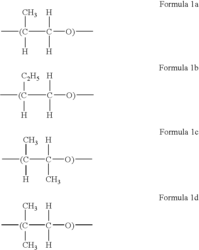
C[(C](C([O)]C)([H])[H])(C)[H].C[(C](C([O)]C)([H])[H])([C2H5])[H].C[(C](C([O)]C)(C)[H])(C)[H].C[(C](C([O)]C)([H])[H])(C)C
